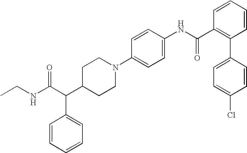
C(C(C1CCN(C2=CC=C(NC(C3=C(C4=CC=C(Cl)C=C4)C=CC=C3)=O)C=C2)CC1)C1=CC=CC=C1)(NCC)=O
